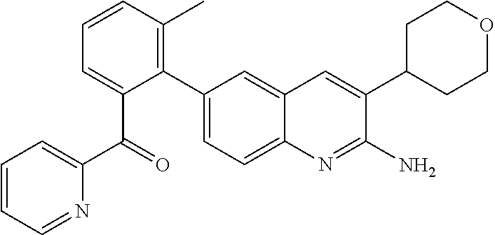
C1(C2=CC=C3C(=C2)C=C(C2CCOCC2)C(N)=N3)=C(C)C=CC=C1C(C1=CC=CC=N1)=O
